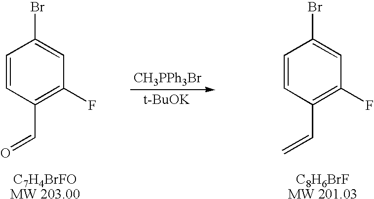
C1=CC(C=O)=C(F)C=C1Br.[CH3PPh3Br].[t-BuOK].C1=CC(C=C)=C(F)C=C1Br
